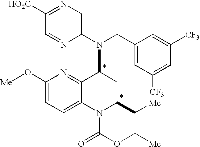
C1([HO2C])=NC=C(N(CC2=CC([CF3])=CC([CF3])=C2)C2C3=NC(O[Me])=CC=C3N(C(=O)OC[Me])C(C[Me])C2)N=C1
